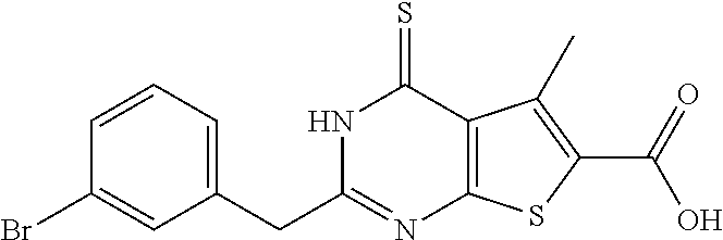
C1(CC2=NC3=C(C(=S)N2)C(C)=C(C(=O)O)S3)=CC=CC(Br)=C1
